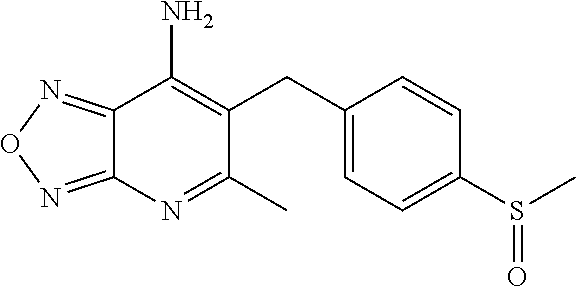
C1(C)=NC2=NON=C2C(N)=C1CC1=CC=C(S(=O)C)C=C1
